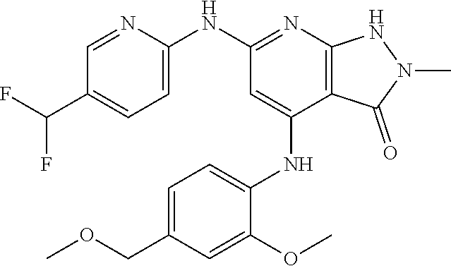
C1(NC2=NC3=C(C(NC4=CC=C(COC)C=C4OC)=C2)C(=O)N(C)N3)=CC=C(C(F)F)C=N1
